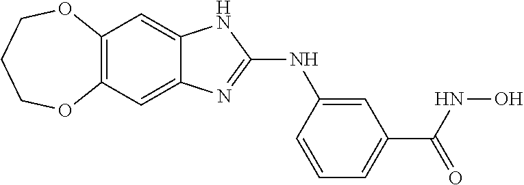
C12=C(C=C3C(=C1)NC(NC1=CC(C(=O)NO)=CC=C1)=N3)OCCCO2
